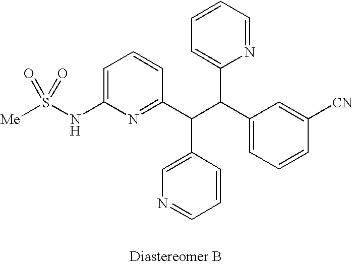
C1=C(NS([Me])(=O)=O)N=C(C(C(C2=CC=CC([CN])=C2)C2=CC=CC=N2)C2=CN=CC=C2)C=C1
